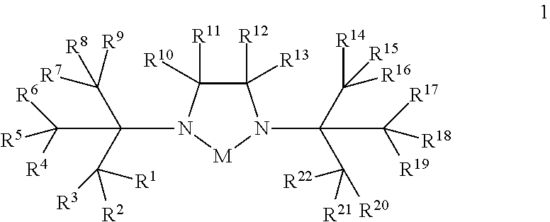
C1([R12])([R13])C([R11])([R10])N(C(C([R1])([R2])[R3])(C([R8])([R7])[R9])C([R6])([R5])[R4])[M]N1C(C([R16])([R15])[R14])(C([R20])([R22])[R21])C([R18])([R17])[R19]
